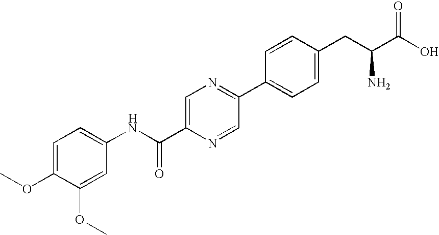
OC(C(CC1=CC=C(C2=NC=C(C(NC3=CC=C(OC)C(OC)=C3)=O)N=C2)C=C1)N)=O
